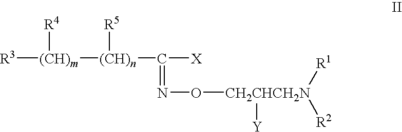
[R3][(CH)m]([(CH)n](C([X])=NO[CH2CHCH2N]([R1])([R2])[Y])[R5])[R4]
